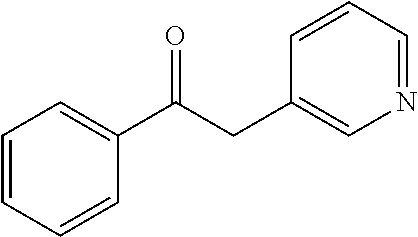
C1=CC=CC(C(CC2=CN=CC=C2)=O)=C1
